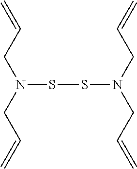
N(SSN(CC=C)CC=C)(CC=C)CC=C
